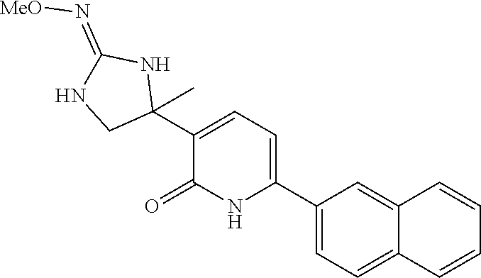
C1(C2(C)NC(=N[MeO])NC2)=CC=C(C2=CC=C3C(=C2)C=CC=C3)NC1=O
